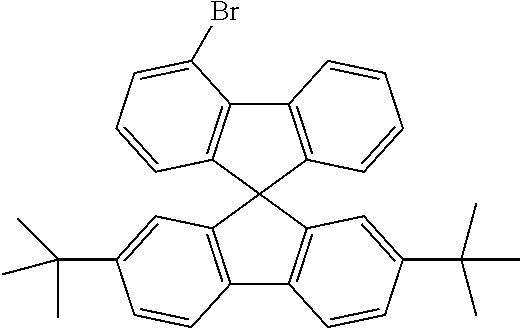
C12=C(C3(C4=C1C(Br)=CC=C4)C1=C(C4=C3C=C(C(C)(C)C)C=C4)C=CC(C(C)(C)C)=C1)C=CC=C2
